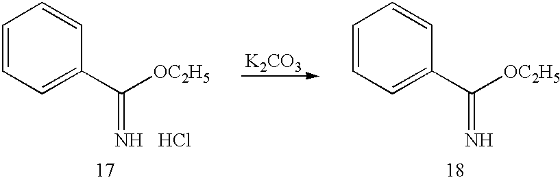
[K2CO3].C1=CC=C(C([OC2H5])=N)C=C1.C1=CC=C(C([OC2H5])=N)C=C1.Cl
